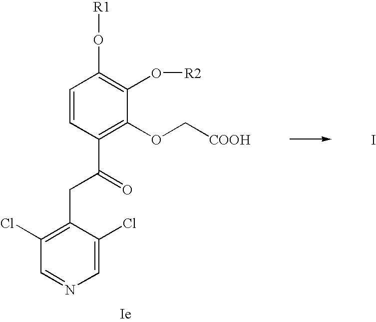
[R1]OC1=C(O[R2])C(OC[COOH])=C(C(=O)CC2=C(Cl)C=NC=C2Cl)C=C1.I
